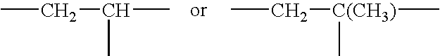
CCC(C)C.CC[C(CH3)](C)C
